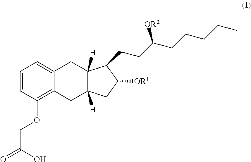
C1=CC(OCC(=O)O)=C2C(=C1)CC1([H])C([H])(C2)CC([OR1])C1CCC(CCCCC)[OR2]
